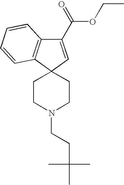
C1(C(=O)OCC)=CC2(C3=C1C=CC=C3)CCN(CCC(C)(C)C)CC2
